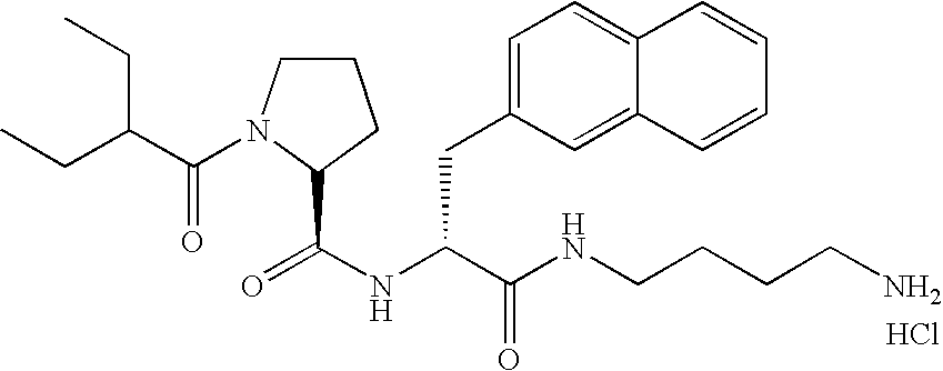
Cl.N(C(C(NCCCCN)=O)CC1=CC=C2C(=C1)C=CC=C2)C(=O)C1N(C(C(CC)CC)=O)CCC1
